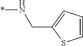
N(*)CC1=CC=CS1
